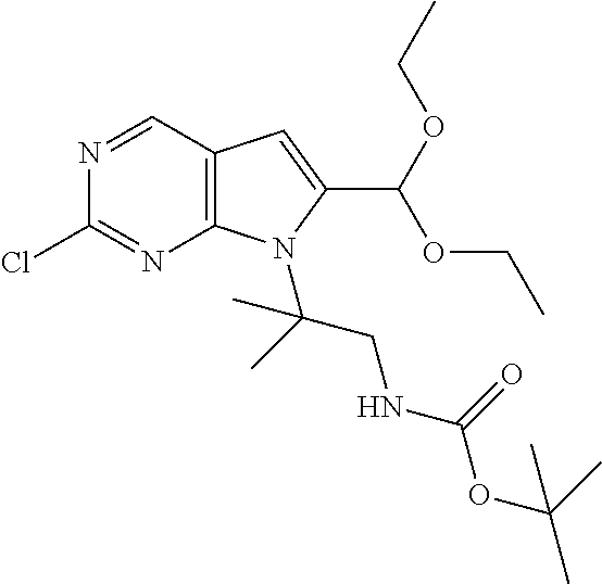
C12=C(C=NC(Cl)=N1)C=C(C(OCC)OCC)N2C(CNC(OC(C)(C)C)=O)(C)C
